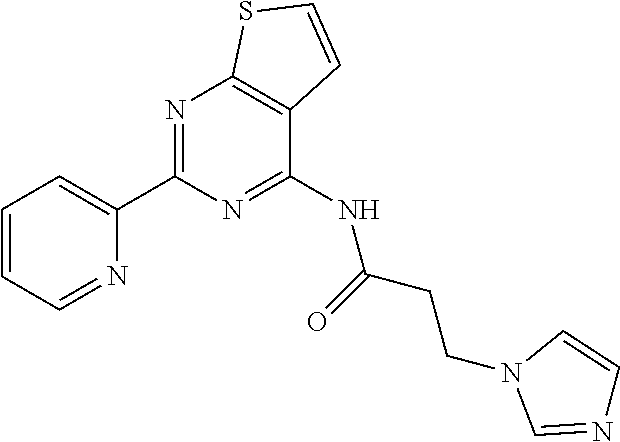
C1(C2=NC3=C(C(NC(CCN4C=NC=C4)=O)=N2)C=CS3)=CC=CC=N1
